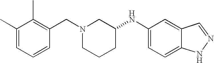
C1(C)=CC=CC(CN2CCCC(NC3=CC=C4C(=C3)C=NN4)C2)=C1C
